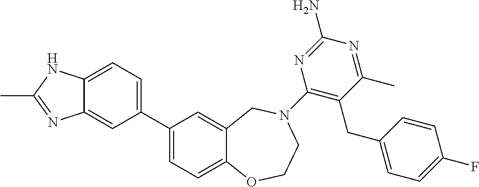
C1(C2=CC=C3C(=C2)N=C(C)N3)=CC=C2C(=C1)CN(C1=C(CC3=CC=C(F)C=C3)C(C)=NC(N)=N1)CCO2
